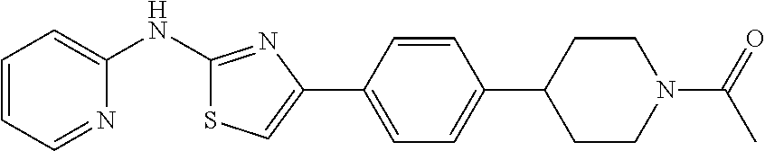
C1=CC=NC(NC2=NC(C3=CC=C(C4CCN(C(=O)C)CC4)C=C3)=CS2)=C1
